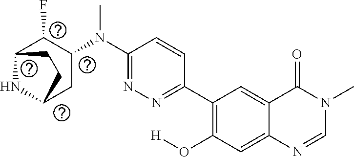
N1=C(N(C)C2CC3NC(C2F)CC3)C=CC(C2=C(O[H])C=C3C(=C2)C(=O)N(C)C=N3)=N1
